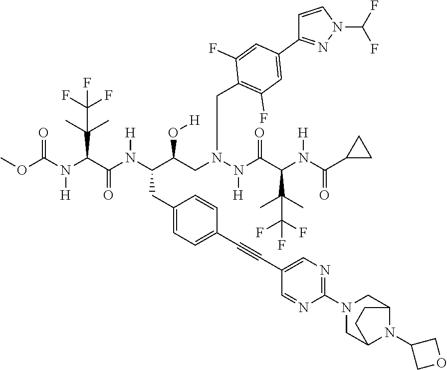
COC(N(C(C(N(C(C(CN(N(C(C(N(C(C1CC1)=O)[H])C(C)(C)C(F)(F)F)=O)[H])CC1=C(F)C=C(C2=NN(C(F)F)C=C2)C=C1F)O[H])CC1=CC=C(C#CC2=CN=C(N3CC4N(C5COC5)C(C3)CC4)N=C2)C=C1)[H])=O)C(C)(C)C(F)(F)F)[H])=O
